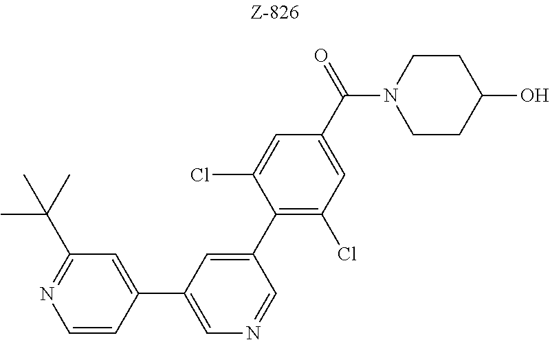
C1=CC(C2=CN=CC(C3=C(Cl)C=C(C(=O)N4CCC(O)CC4)C=C3Cl)=C2)=CC(C(C)(C)C)=N1
